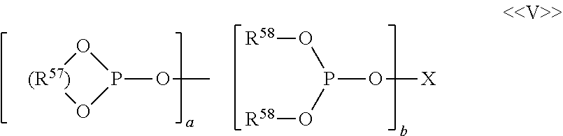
O1P(OC)O[(R57)]1.P(O[X])(O[R58])O[R58]
